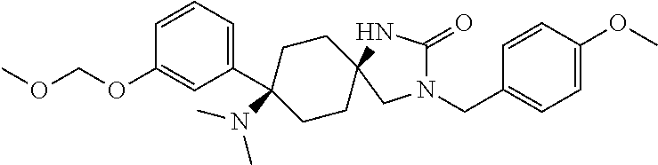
C1(OCOC)=CC(C2(N(C)C)CCC3(CN(CC4=CC=C(OC)C=C4)C(=O)N3)CC2)=CC=C1
